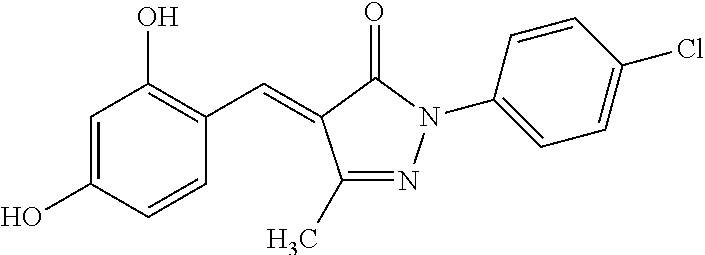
C1=C(O)C=CC(C=C2C(C)=NN(C3=CC=C(Cl)C=C3)C2=O)=C1O
